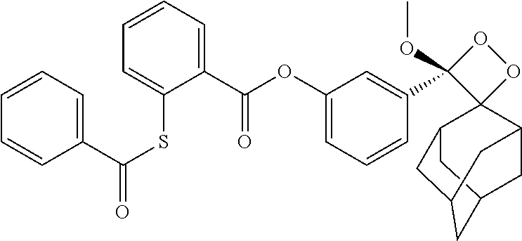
C1=CC=C(C(SC2=CC=CC=C2C(OC2=CC=CC(C3(OC)OOC34C3CC5CC(CC4C5)C3)=C2)=O)=O)C=C1
